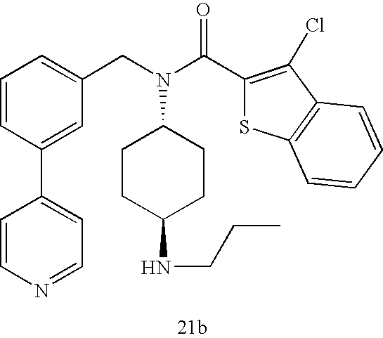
C1=CC(C2=CC=NC=C2)=CC(CN(C(C2=C(Cl)C3=C(S2)C=CC=C3)=O)C2CCC(NCCC)CC2)=C1
